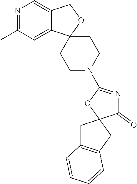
N1=C(C)C=C2C(=C1)COC21CCN(C2=NC(=O)C3(CC4=C(C3)C=CC=C4)O2)CC1
